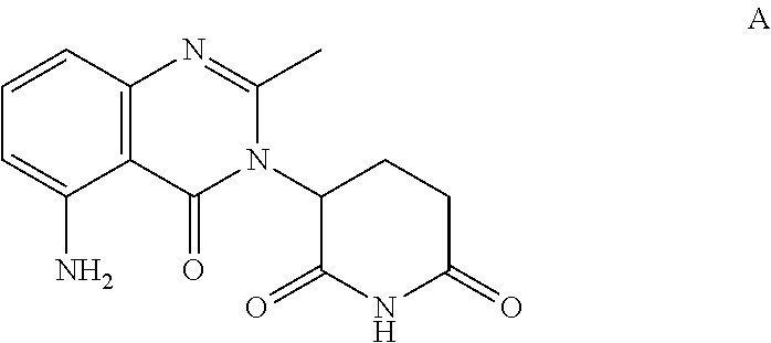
C12=C(C(N)=CC=C1)C(=O)N(C1C(=O)NC(=O)CC1)C(C)=N2
